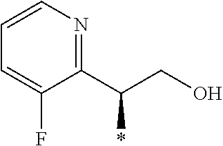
C1=CC=C(F)C(C(CO)*)=N1
